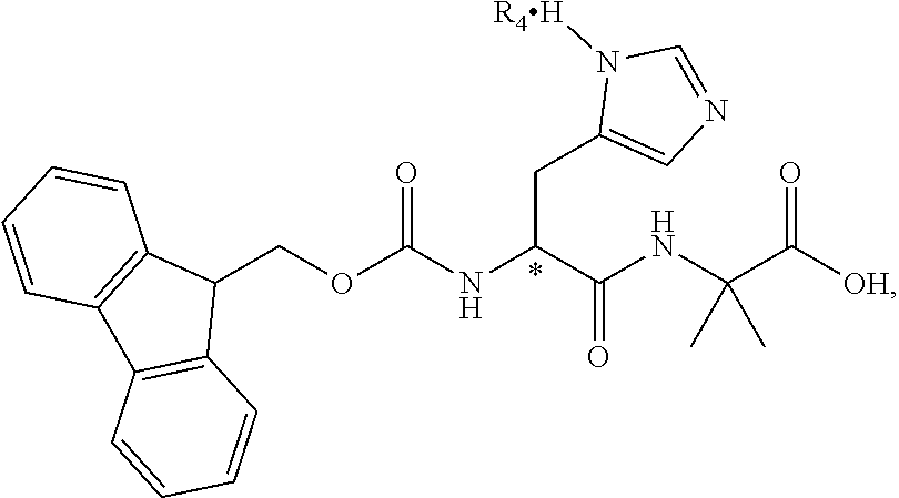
C1(COC(NC(C(NC(C([OH])=O)(C)C)=O)CC2=CN=CN2[R4H])=O)C2=C(C3=C1C=CC=C3)C=CC=C2
